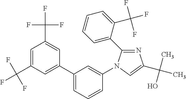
C1=C(C(F)(F)F)C=C(C2=CC=CC(N3C(C4=CC=CC=C4C(F)(F)F)=NC(C(C)(O)C)=C3)=C2)C=C1C(F)(F)F
